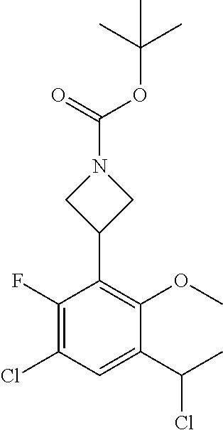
C(N1CC(C2=C(OC)C(C(C)Cl)=CC(Cl)=C2F)C1)(=O)OC(C)(C)C
